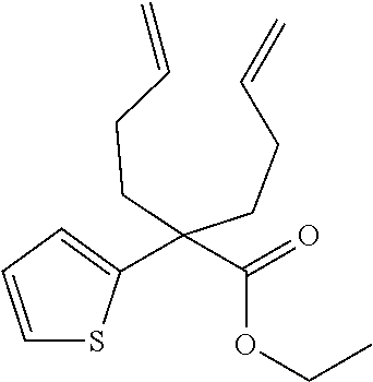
C(C(CCC=C)(CCC=C)C1=CC=CS1)(=O)OCC
